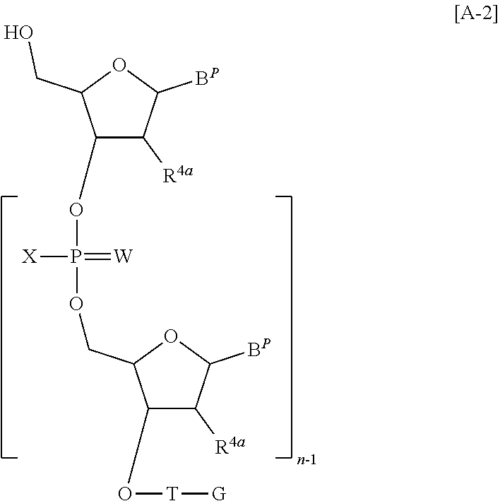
C1(OP(OCC2C(O[T][G])C([R4a])C([BP])O2)(=[W])[X])C([R4a])C([BP])OC1CO
